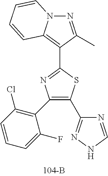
C1(C2=C(Cl)C=CC=C2F)=C(C2=NNC=N2)SC(C2=C3N(N=C2C)C=CC=C3)=N1
